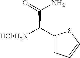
C1(C([HClH2N])C(=O)N)=CC=CS1
